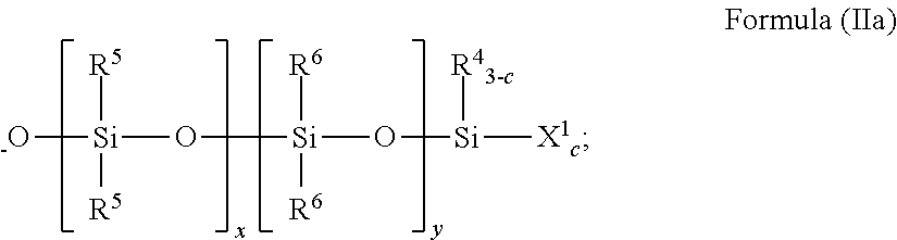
[-O][Si]([R5])(O[Si]([R6])(O[Si]([R43-c])[X1c])[R6])[R5]
